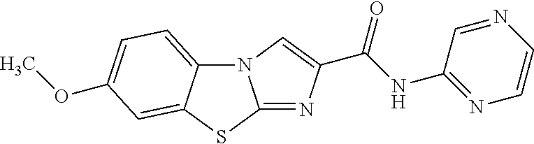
N12C3=CC=C(OC)C=C3SC1=NC(C(=O)NC1=NC=CN=C1)=C2
